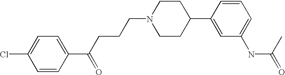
C1=CC(C(CCCN2CCC(C3=CC(NC(=O)C)=CC=C3)CC2)=O)=CC=C1Cl
